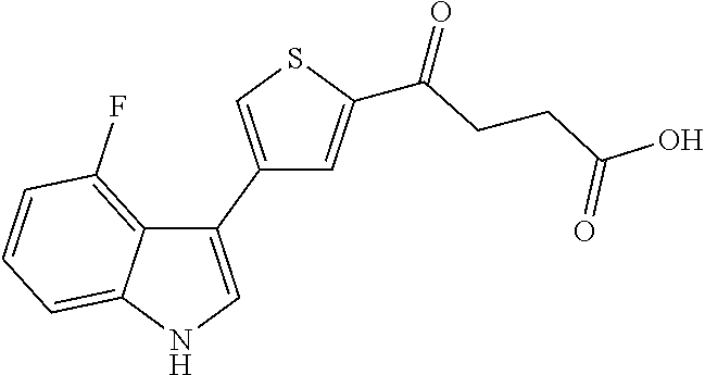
C1(C2=CNC3=CC=CC(F)=C23)=CSC(C(=O)CCC(O)=O)=C1
